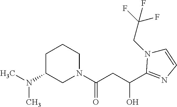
N1(C(CC(O)C2=NC=CN2CC(F)(F)F)=O)CCCC(N(C)C)C1
